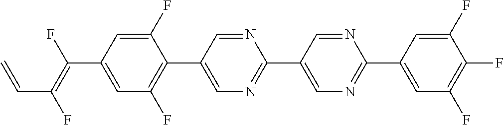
C(C1=CC(F)=C(C2=CN=C(C3=CN=C(C4=CC(F)=C(F)C(F)=C4)N=C3)N=C2)C(F)=C1)(=C(F)C=C)F
